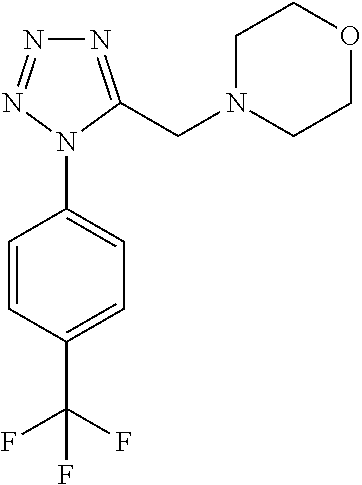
C1=C(N2C(CN3CCOCC3)=NN=N2)C=CC(C(F)(F)F)=C1
